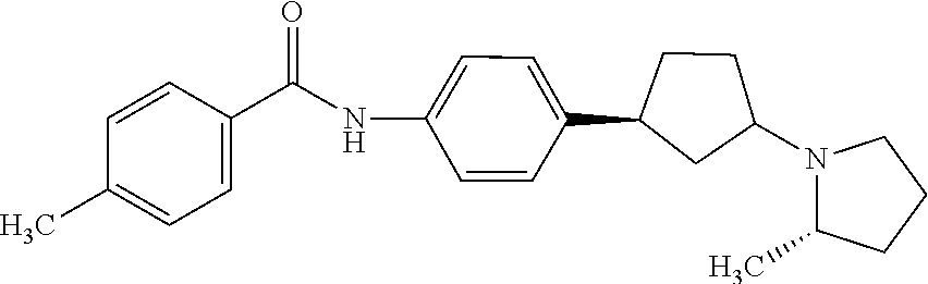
N(C(C1=CC=C(C)C=C1)=O)C1=CC=C(C2CC(N3C(C)CCC3)CC2)C=C1
